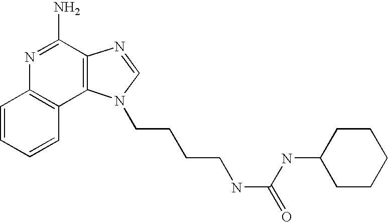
C1=CC=CC2=C1N=C(N)C1=C2N(CCCCNC(NC2CCCCC2)=O)C=N1
